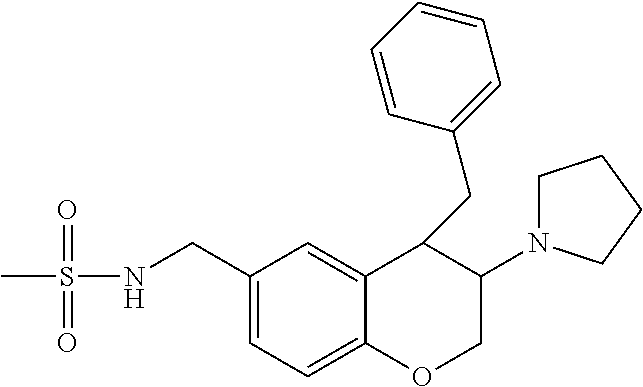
CS(NCC1=CC=C2C(=C1)C(CC1=CC=CC=C1)C(N1CCCC1)CO2)(=O)=O
